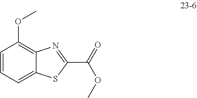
C1=CC=C2C(=C1OC)N=C(C(=O)OC)S2
